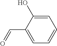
C1(O)=CC=CC=C1C=O
